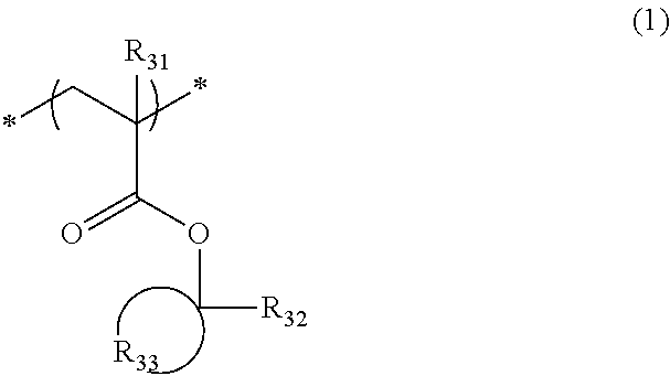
[R33].C(C(OC[R32])=O)(C*)(*)[R31]
